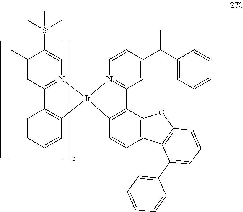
C1(C)=CC2=N(C=C1[Si](C)(C)C)[Ir]1(C3=C2C=CC=C3)N2=C(C=C(C(C3=CC=CC=C3)C)C=C2)C2=C1C=CC1=C2OC2=C1C(C1=CC=CC=C1)=CC=C2
